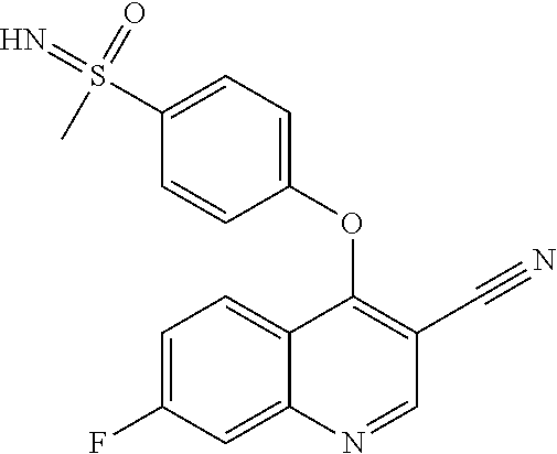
C1=C(F)C=C2C(=C1)C(OC1=CC=C(S(=N)(C)=O)C=C1)=C(C#N)C=N2
